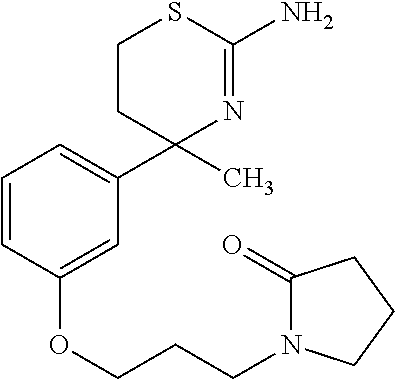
N1=C(N)SCCC1(C1=CC=CC(OCCCN2C(=O)CCC2)=C1)C
